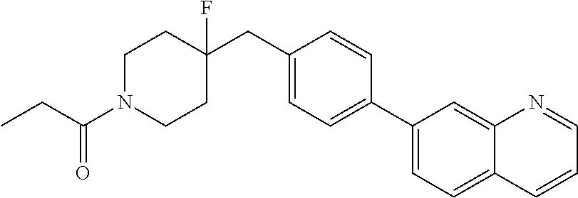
C1N(C(CC)=O)CCC(CC2=CC=C(C3=CC=C4C(=C3)N=CC=C4)C=C2)(F)C1
